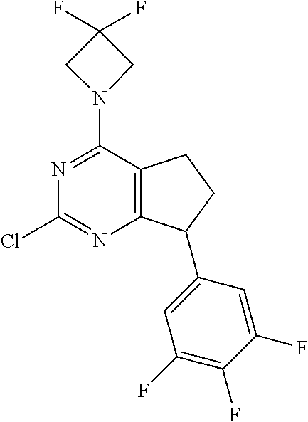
N1=C(N2CC(F)(F)C2)C2=C(N=C1Cl)C(C1=CC(F)=C(F)C(F)=C1)CC2
